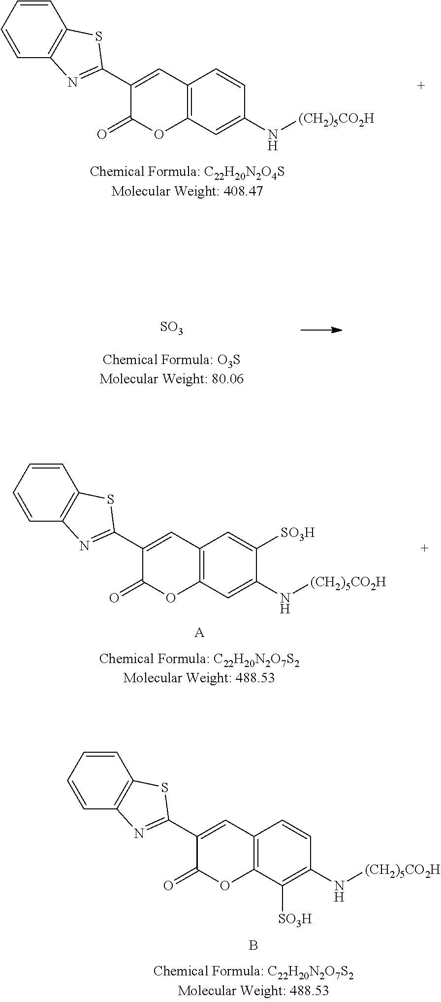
C1=CC2=C(C=C1N[(CH2)5CO2H])OC(=O)C(C1=NC3=C(C=CC=C3)S1)=C2.[SO3].C1([SO3H])=CC2=C(C=C1N[(CH2)5CO2H])OC(=O)C(C1=NC3=C(C=CC=C3)S1)=C2.[A].C1=CC2=C(C([SO3H])=C1N[(CH2)5CO2H])OC(=O)C(C1=NC3=C(C=CC=C3)S1)=C2.B
